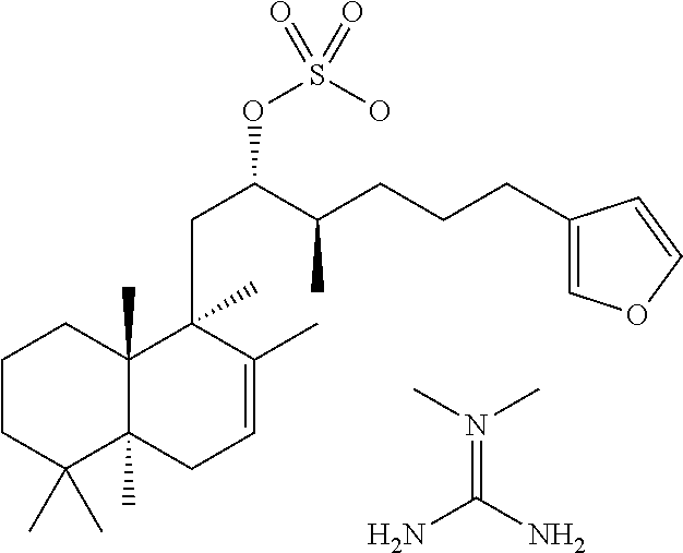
C1CC(C)(C)C2(C)C(C)(C1)C(CC(OS(=O)(O)=O)C(CCCC1=COC=C1)C)(C)C(C)=CC2.NC(N)=N(C)C
